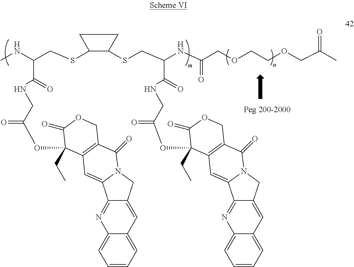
N(C(CSC1C(SCC(NC(=O)COCCOCC(C)=O)C(NCC(=O)OC2(CC)C3=C(C(=O)N4CC5=CC6=CC=CC=C6N=C5C4=C3)COC2=O)=O)CC1)C(NCC(=O)OC1(CC)C2=C(C(=O)N3CC4=CC5=CC=CC=C5N=C4C3=C2)COC1=O)=O)C
